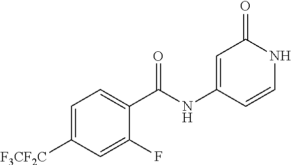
C1=C([F3CF2C])C=C(F)C(C(NC2=CC(=O)NC=C2)=O)=C1
